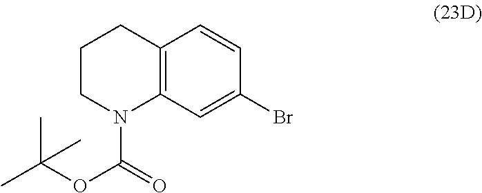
C12=C(C=C(Br)C=C1)N(C(=O)OC(C)(C)C)CCC2
